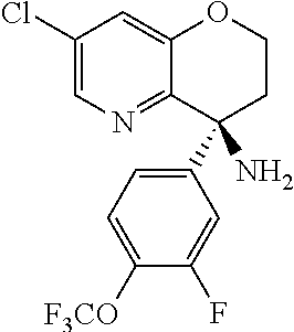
C1(Cl)=CN=C2C(=C1)OCCC2(C1=CC=C([F3CO])C(F)=C1)N
